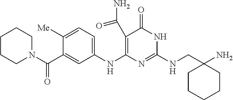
C(NC1=NC(NC2=CC=C([Me])C(C(N3CCCCC3)=O)=C2)=C(C(N)=O)C(=O)N1)C1(N)CCCCC1
